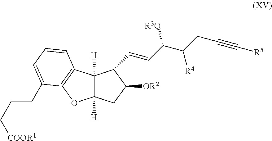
C12([H])C([H])(CC([OR2])C1C=CC([R3O])C([R4])CC#C[R5])OC1=C2C=CC=C1CCC[COOR1]
